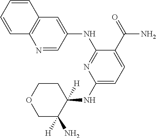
C1(NC2([H])CCOCC2([H])N)=CC=C(C(=O)N)C(NC2=CC3=C(N=C2)C=CC=C3)=N1
